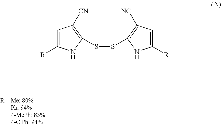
C1=C([R])NC(SSC2=C([NC])C=C([R])N2)=C1[CN]
